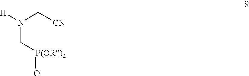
N(C[P(OR)2]=O)(C[CN])[H]
